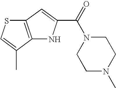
C12=C(C(C)=CS1)NC(C(=O)N1CCN(C)CC1)=C2
